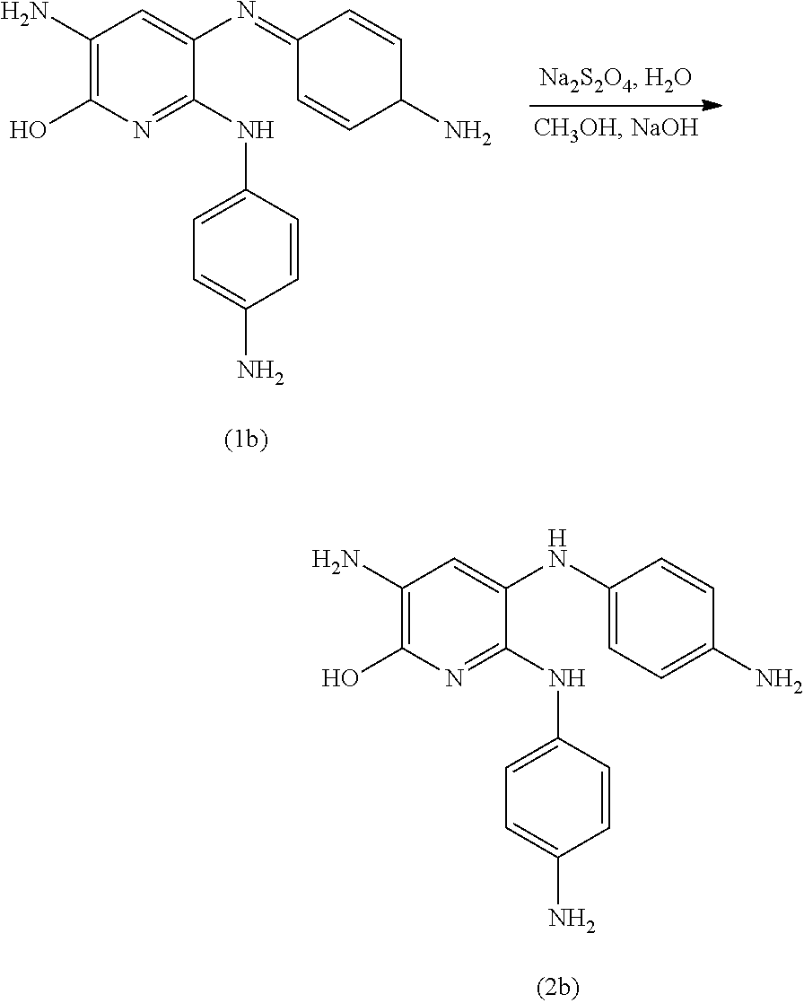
C1(N)=C(O)N=C(NC2=CC=C(N)C=C2)C(N=C2C=CC(N)C=C2)=C1.C1(N)=C(O)N=C(NC2=CC=C(N)C=C2)C(NC2=CC=C(N)C=C2)=C1
